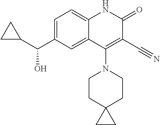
C1=C(C(O)C2CC2)C=C2C(=C1)NC(=O)C(C#N)=C2N1CCC2(CC1)CC2
